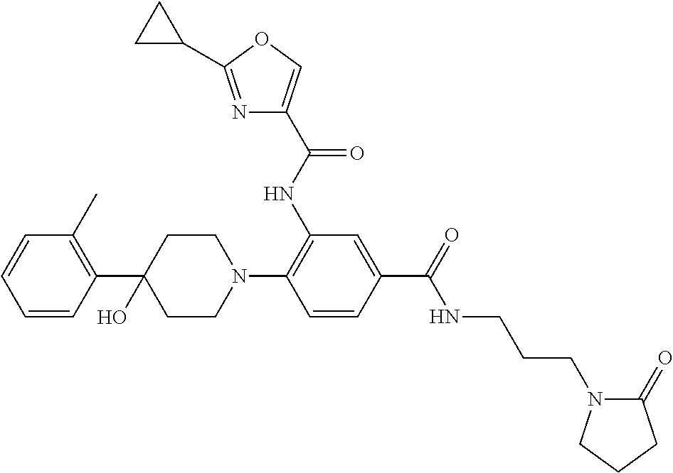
C1(C2(O)CCN(C3=C(NC(=O)C4=COC(C5CC5)=N4)C=C(C(=O)NCCCN4C(=O)CCC4)C=C3)CC2)=C(C)C=CC=C1
